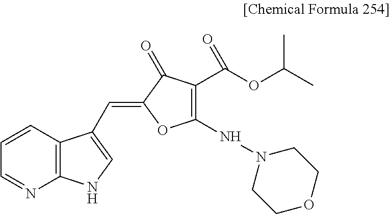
C1=NC2=C(C=C1)C(C=C1OC(NN3CCOCC3)=C(C(OC(C)C)=O)C1=O)=CN2
